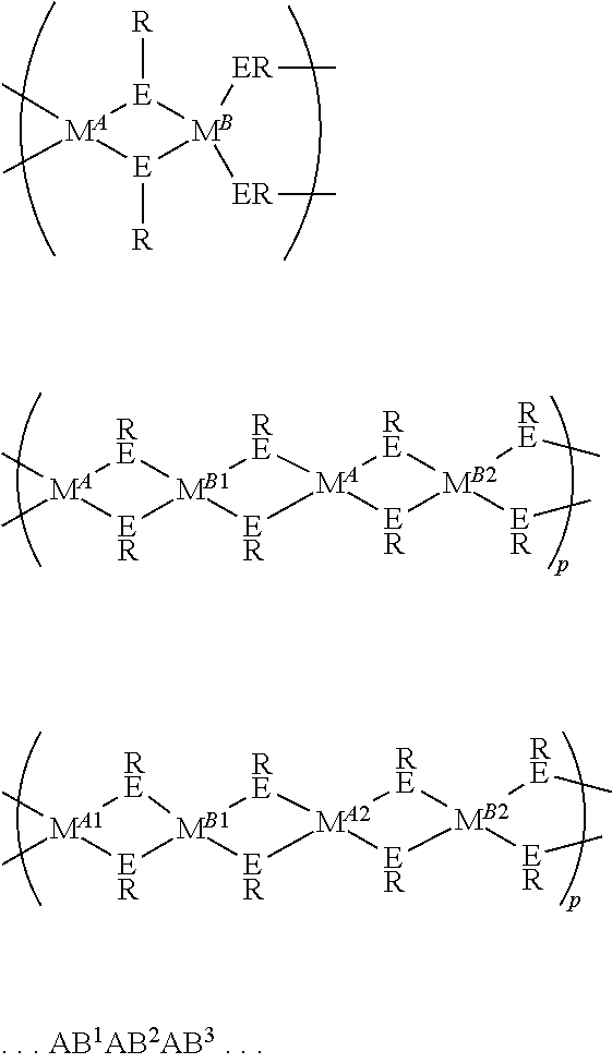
C[MA]1(C)[RE][MB1]2([ER]1)[ER][MA]1([ER][MB2]([RE]C)([ER]C)[RE]1)[RE]2.C[MA]1(C)[E]([R])[MB]([ER]C)([ER]C)[E]1[R].C[MA1]1(C)[RE][MB1]2([ER]1)[ER][MA2]1([ER][MB2]([RE]C)([ER]C)[RE]1)[RE]2
